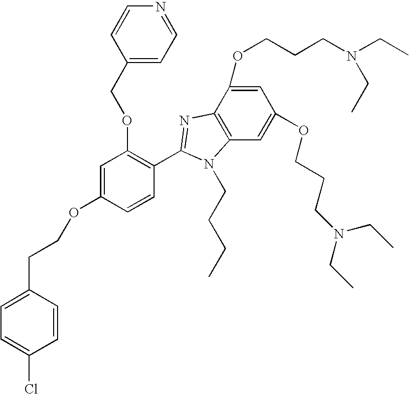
C1=C(OCCCN(CC)CC)C2=C(C=C1OCCCN(CC)CC)N(CCCC)C(C1=C(OCC3=CC=NC=C3)C=C(OCCC3=CC=C(Cl)C=C3)C=C1)=N2
